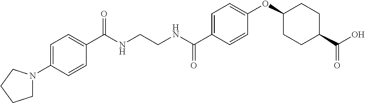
C(NCCNC(C1=CC=C(OC2CCC(C(O)=O)CC2)C=C1)=O)(=O)C1=CC=C(N2CCCC2)C=C1
